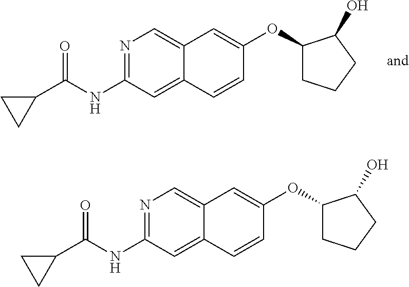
N1=C(NC(C2CC2)=O)C=C2C(=C1)C=C(OC1CCCC1O)C=C2.N1=C(NC(C2CC2)=O)C=C2C(=C1)C=C(OC1CCCC1O)C=C2
